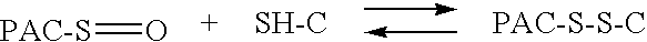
[PAC-S]=O.[SH-C]
